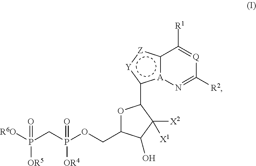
c12[A](c(C3OC(COP(CP([R6O])([OR5])=O)([OR4])=O)C(O)C3([X2])[X1])[Y]:[Z]1)N=C([R2])[Q]=C2[R1]
